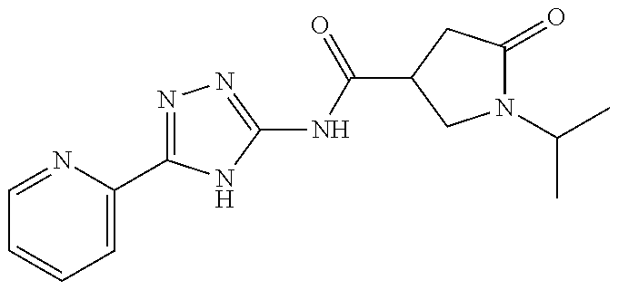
N1=C(C2=CC=CC=N2)NC(NC(=O)C2CC(=O)N(C(C)C)C2)=N1
